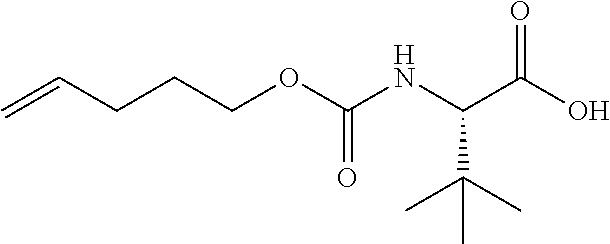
C=CCCCOC(NC(C(O)=O)C(C)(C)C)=O
